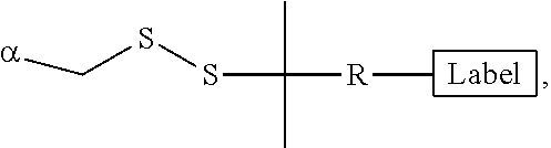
[a]CSSC([R]C)(C)C
